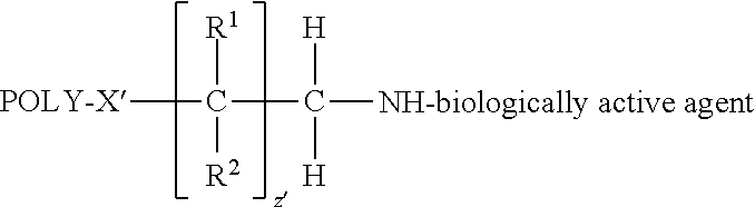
[POLY-X]C([R1])([R2])C([NH-biologically active agent])([H])[H]
